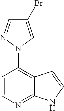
C1(Br)=CN(C2=C3C(=NC=C2)NC=C3)N=C1
